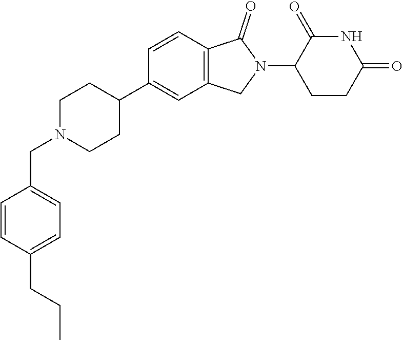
C1N(CC2=CC=C(CCC)C=C2)CCC(C2=CC3=C(C=C2)C(=O)N(C2CCC(=O)NC2=O)C3)C1
